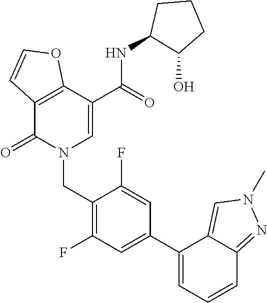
C12=C(C(=O)N(CC3=C(F)C=C(C4=CC=CC5=NN(C)C=C45)C=C3F)C=C1C(NC1C(O)CCC1)=O)C=CO2
